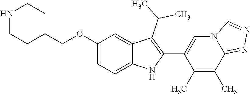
C(OC1=CC=C2C(=C1)C(C(C)C)=C(C1=CN3C(=NN=C3)C(C)=C1C)N2)C1CCNCC1
